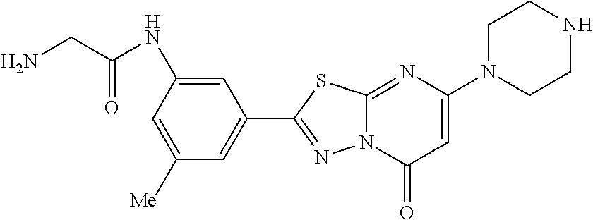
C1=C(NC(CN)=O)C=C([Me])C=C1C1=NN2C(=NC(N3CCNCC3)=CC2=O)S1
